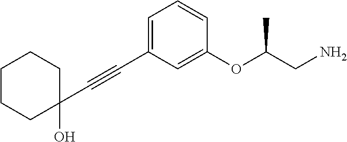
C1=C(C#CC2(O)CCCCC2)C=C(OC(CN)C)C=C1
